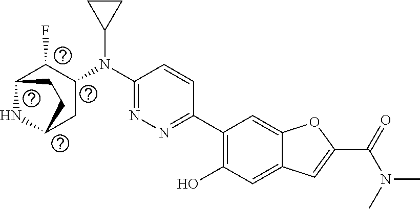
N1=C(N(C2CC2)C2CC3NC(C2F)CC3)C=CC(C2=C(O)C=C3C(=C2)OC(C(=O)N(C)C)=C3)=N1
